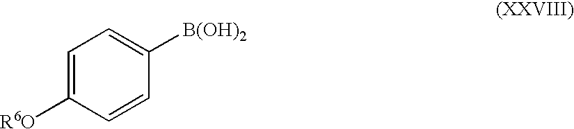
C1=C([R6O])C=CC([B(OH)2])=C1
